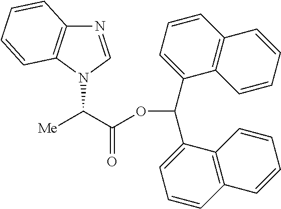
N1(C(C(OC(C2=CC=CC3=C2C=CC=C3)C2=CC=CC3=C2C=CC=C3)=O)[Me])C=NC2=C1C=CC=C2
